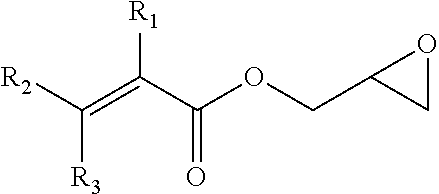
[R2]C(=C(C(OCC1CO1)=O)[R1])[R3]
